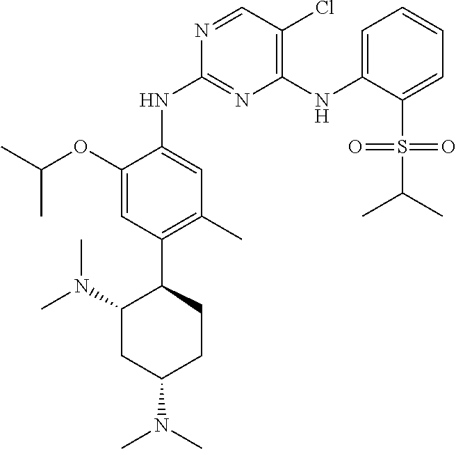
C1(OC(C)C)=CC(C2C(N(C)C)CC(N(C)C)CC2)=C(C)C=C1NC1=NC(NC2=CC=CC=C2S(=O)(C(C)C)=O)=C(Cl)C=N1
